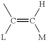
C(=C([H])[M])(C)[L]
